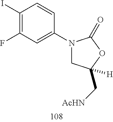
C1(I)=C(F)C=C(N2CC([H])(C[AcHN])OC2=O)C=C1
